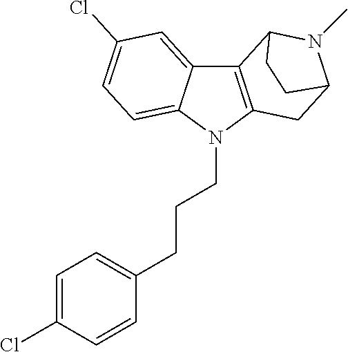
C12=C(N(CCCC3=CC=C(Cl)C=C3)C3=CC=C(Cl)C=C13)CC1N(C)C2CC1
